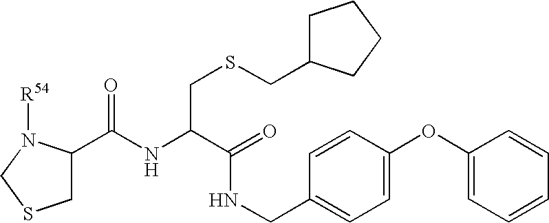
C1C(C(NC(C(NCC2=CC=C(OC3=CC=CC=C3)C=C2)=O)CSCC2CCCC2)=O)N([R54])CS1
